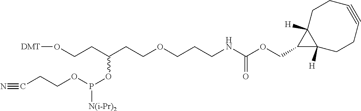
N#CCCOP(OC(CCOCCCNC(OCC1C2([H])CCC#CCCC21[H])=O)CCO[DMT])[N(i-Pr)2]
